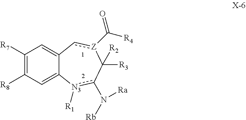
C1([R7])=C([R8])C=C2C(=C1)c[Z](C([R4])=O)C([R3])([R2])c(N([Ra])[Rb])[N3]2[R1]
